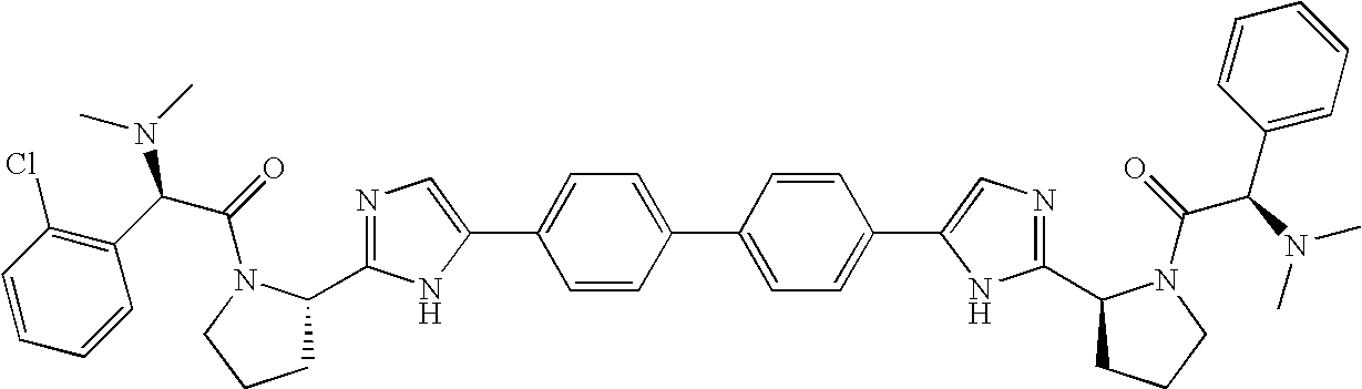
C1=CC(Cl)=C(C(C(=O)N2C(C3=NC=C(C4=CC=C(C5=CC=C(C6=CN=C(C7CCCN7C(=O)C(N(C)C)C7=CC=CC=C7)N6)C=C5)C=C4)N3)CCC2)N(C)C)C=C1
